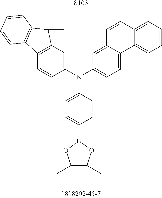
[S103].C1(C)(C)C(C)(C)OB(C2=CC=C(N(C3=CC4=C(C=C3)C3=C(C4(C)C)C=CC=C3)C3=CC=C4C(=C3)C=CC3=CC=CC=C43)C=C2)O1
